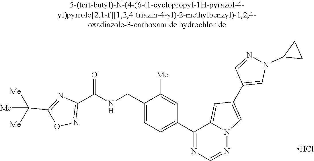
Cl.C1(C(NCC2=CC=C(C3=NC=NN4C3=CC(C3=CN(C5CC5)N=C3)=C4)C=C2[Me])=O)=NOC(C([Me])([Me])[Me])=N1
